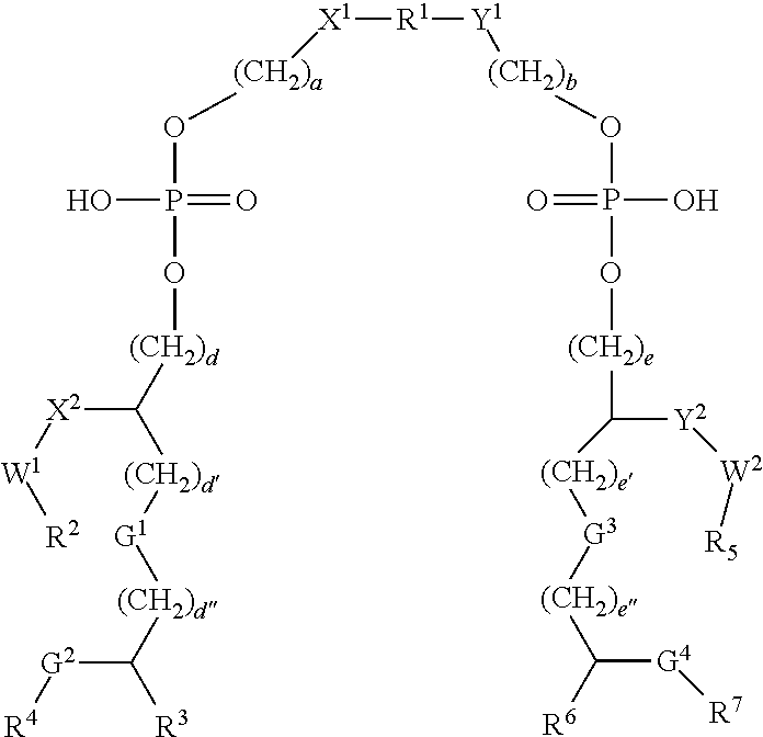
[X1]([R1][Y1][(CH2)b]OP(O)(=O)O[(CH2)e]C([Y2][W2][R5])[(CH2)e][G3][(CH2)e]C([R6])[G4][R7])[(CH2)a]OP(=O)(O)O[(CH2)d]C([(CH2)d][G1][(CH2)d]C([G2][R4])[R3])[X2][W1][R2]
